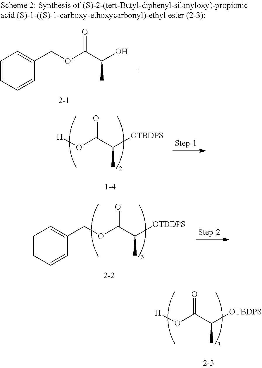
C1=CC=CC(COC(C([OTBDPS])C)=O)=C1.[H]OC(C([OTBDPS])C)=O.C1=CC=CC(COC(C(C)O)=O)=C1.[H]OC(C([OTBDPS])C)=O
